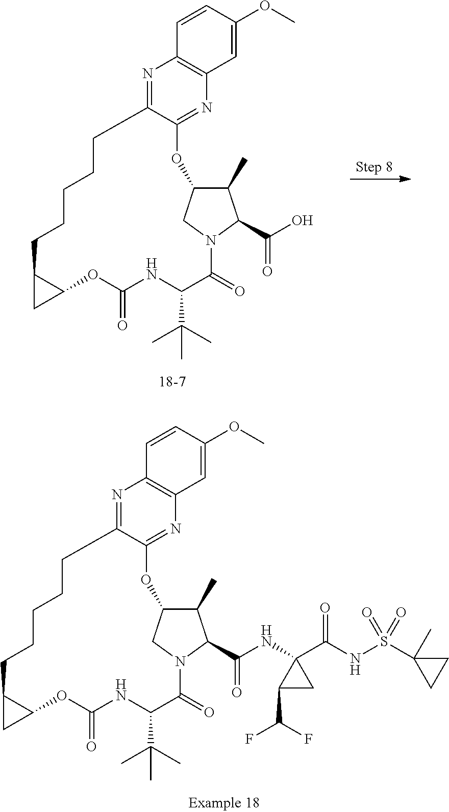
O=C1C(C(C)(C)C)NC(=O)OC2C(CCCCCC3=NC4=C(C=C(OC)C=C4)N=C3OC3C(C)C(C(=O)NC4(C(=O)NS(=O)(C5(C)CC5)=O)C(C(F)F)C4)N1C3)C2.O=C1C(C(C)(C)C)NC(=O)OC2C(CCCCCC3=NC4=C(C=C(OC)C=C4)N=C3OC3C(C)C(C(=O)O)N1C3)C2
